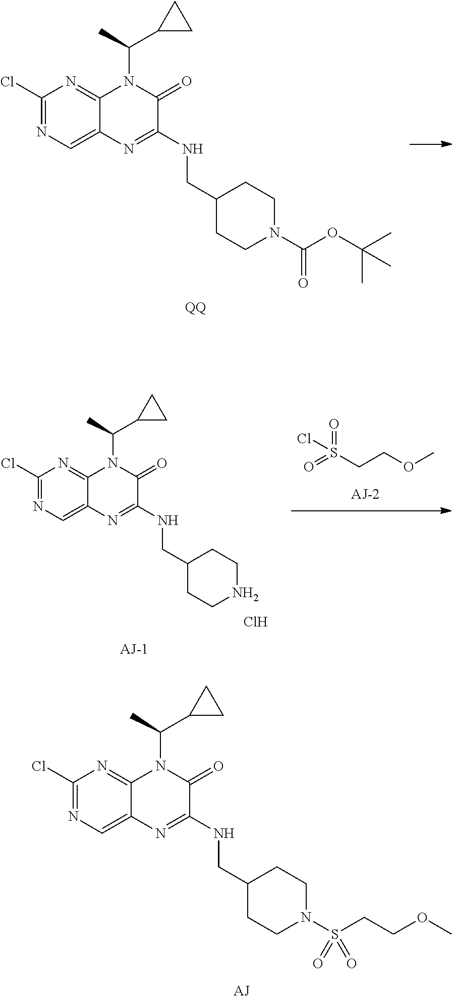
C1(Cl)=NC=C2C(=N1)N(C(C)C1CC1)C(=O)C(NCC1CCN(C(OC(C)(C)C)=O)CC1)=N2.[QQ].O=S(CCOC)(=O)Cl.C1(Cl)=NC=C2C(=N1)N(C(C)C1CC1)C(=O)C(NCC1CCNCC1)=N2.Cl.C1(Cl)=NC=C2C(=N1)N(C(C)C1CC1)C(=O)C(NCC1CCN(S(CCOC)(=O)=O)CC1)=N2
